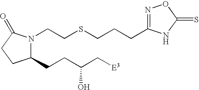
C1(CCC(C[E3])O)N(CCSCCCC2=NOC(=S)N2)C(=O)CC1
